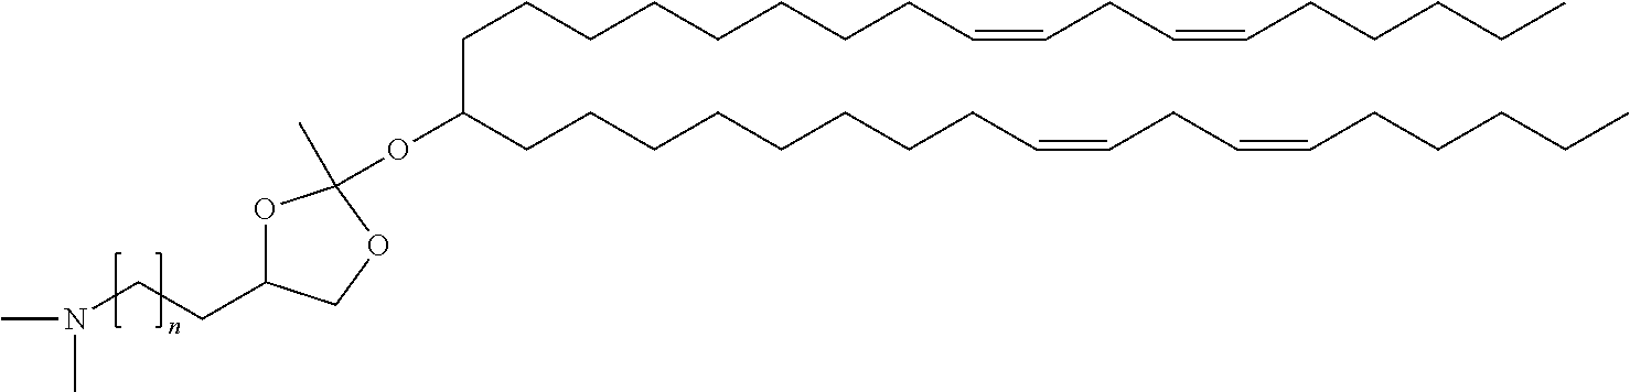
O(C1(C)OC(CCN(C)C)CO1)C(CCCCCCCCC=CCC=CCCCCC)CCCCCCCCC=CCC=CCCCCC
